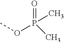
COP(=O)(C)C
